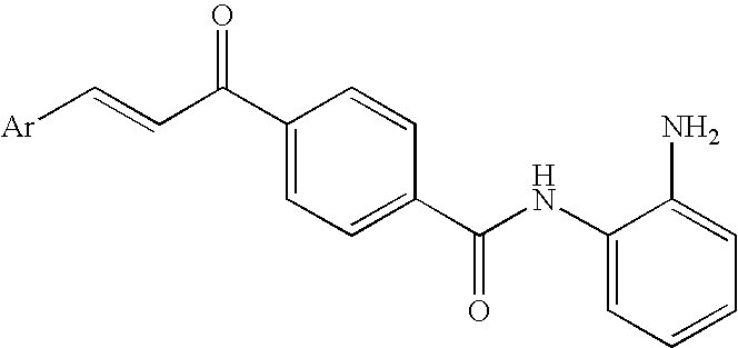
C1(NC(C2=CC=C(C(=O)C=C[Ar])C=C2)=O)=CC=CC=C1N
